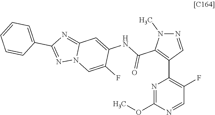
N1=CC(C2=C(F)C=NC(OC)=N2)=C(C(NC2=CC3=NC(C4=CC=CC=C4)=NN3C=C2F)=O)N1C
